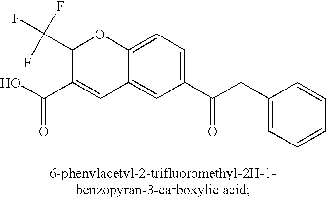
C1(C(=O)CC2=CC=CC=C2)=CC=C2C(=C1)C=C(C(O)=O)C(C(F)(F)F)O2
